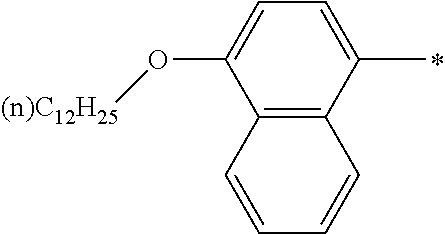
C12=C(C(C)=CC=C1O[(n)C12H25])C=CC=C2
